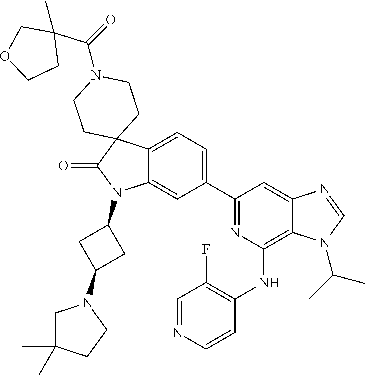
C12=CC=C(C3=NC(NC4=C(F)C=NC=C4)=C4C(=C3)N=CN4C(C)C)C=C1N(C1CC(N3CC(C)(C)CC3)C1)C(=O)C21CCN(C(=O)C2(C)COCC2)CC1
